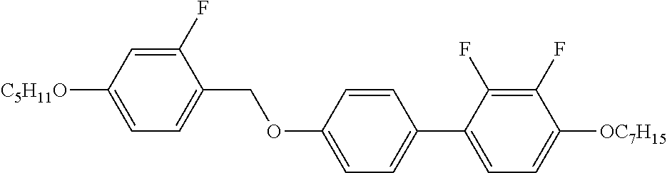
C1(F)=CC([C5H11O])=CC=C1COC1=CC=C(C2=CC=C([OC7H15])C(F)=C2F)C=C1
